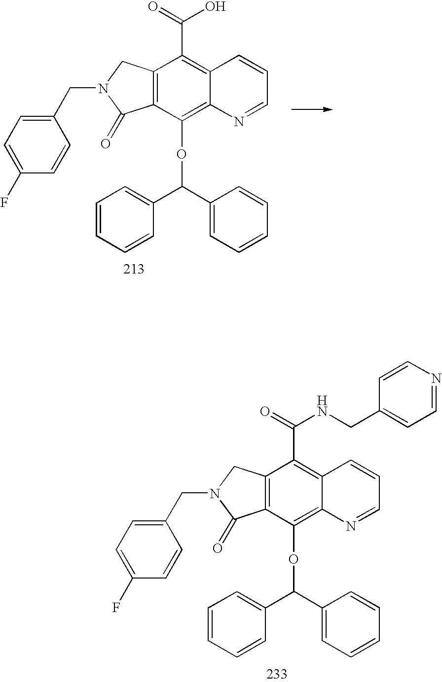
C12=C(C(OC(C3=CC=CC=C3)C3=CC=CC=C3)=C3C(=C1C(O)=O)C=CC=N3)C(=O)N(CC1=CC=C(F)C=C1)C2.C12=C(C(OC(C3=CC=CC=C3)C3=CC=CC=C3)=C3C(=C1C(=O)NCC1=CC=NC=C1)C=CC=N3)C(=O)N(CC1=CC=C(F)C=C1)C2
